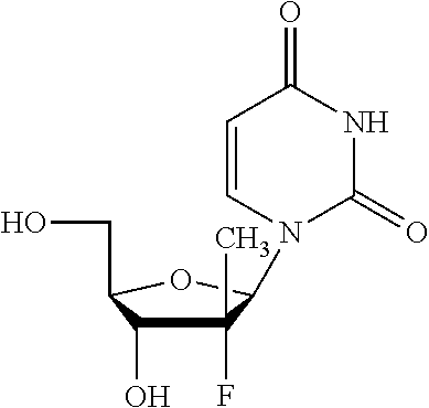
C1(F)(C)C(O)C(CO)OC1N1C(=O)NC(=O)C=C1
